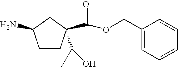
C1CC(C(OCC2=CC=CC=C2)=O)(C(C)O)CC1N
